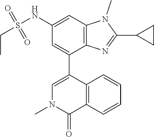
C12=C(C=CC=C1)C(=O)N(C)C=C2C1=CC(NS(CC)(=O)=O)=CC2=C1N=C(C1CC1)N2C
